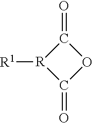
C1(=O)[R]([R1])C(=O)O1
